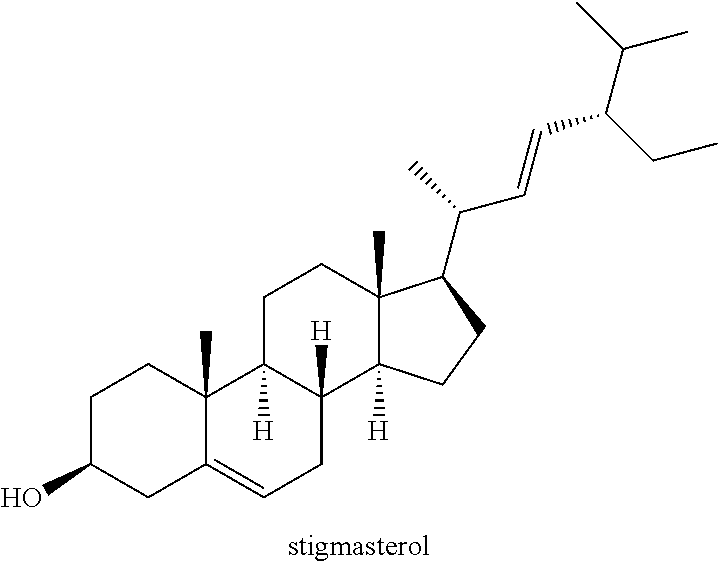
C1C(O)CC2=CCC3([H])C([H])(C2(C)C1)CCC1(C)C3([H])CCC1C(C)C=CC(C(C)C)CC
